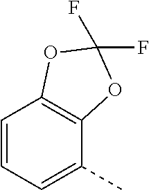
C1=CC=C(C)C2=C1OC(F)(F)O2
